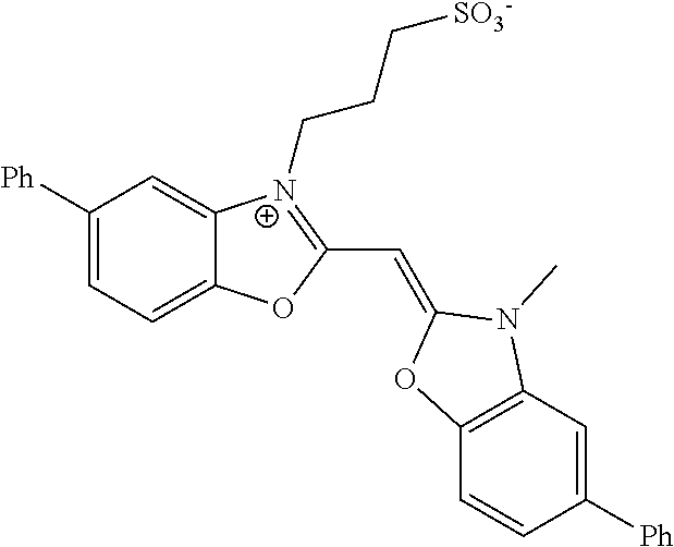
C1([Ph])=CC=C2C(=C1)[N+](CCC[SO3-])=C(C=C1N(C)C3=C(C=CC([Ph])=C3)O1)O2
